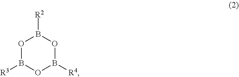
O1B([R3])OB([R4])OB1[R2]
